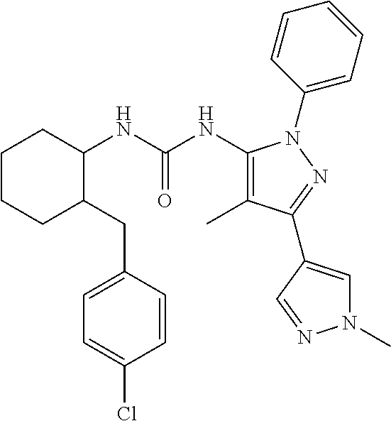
N(C(NC1=C(C)C(C2=CN(C)N=C2)=NN1C1=CC=CC=C1)=O)C1CCCCC1CC1=CC=C(Cl)C=C1
